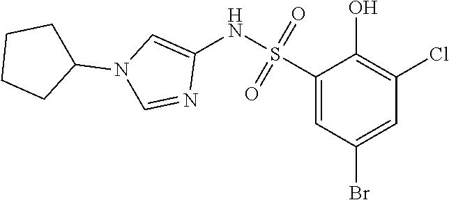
C1(S(NC2=CN(C3CCCC3)C=N2)(=O)=O)=CC(Br)=CC(Cl)=C1O
